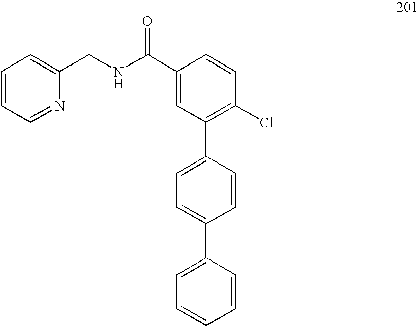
C1(C(NCC2=CC=CC=N2)=O)=CC(C2=CC=C(C3=CC=CC=C3)C=C2)=C(Cl)C=C1
